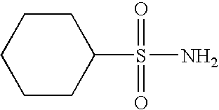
C1CC(S(=O)(=O)N)CCC1
